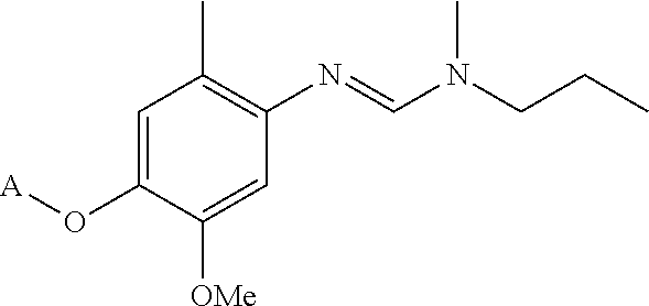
C1=C(O[A])C([OMe])=CC(N=CN(CCC)C)=C1C
